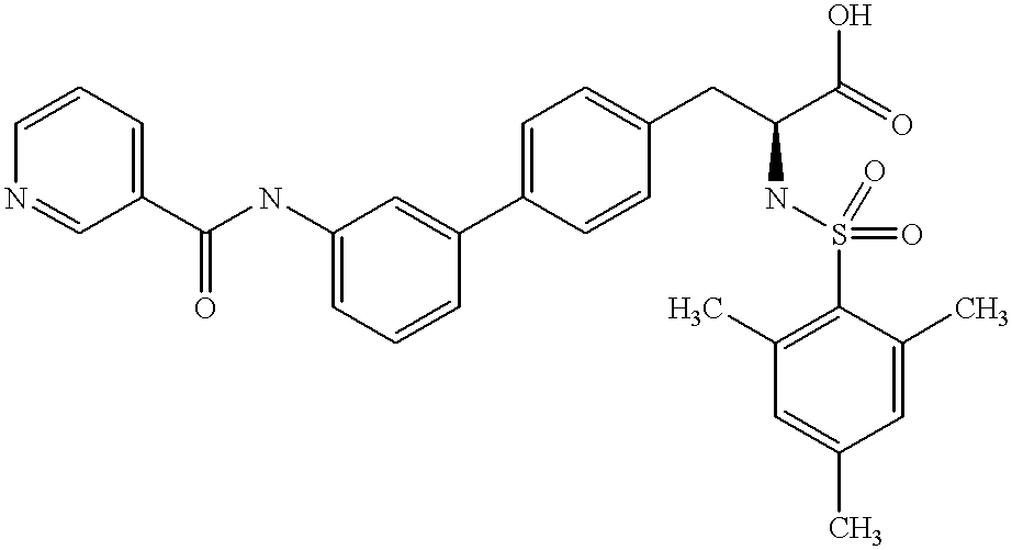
C1=C(NC(C2=CC=CN=C2)=O)C=C(C2=CC=C(CC(C(=O)O)NS(=O)(=O)C3=C(C)C=C(C)C=C3C)C=C2)C=C1
